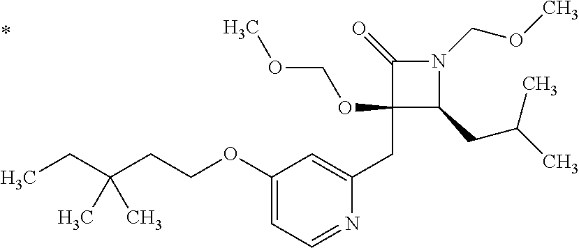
C1(CC2=CC(OCCC(CC)(C)C)=CC=N2)(OCOC)C(CC(C)C)N(COC)C1=O
